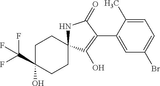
C1CC2(CCC1(C(F)(F)F)O)NC(=O)C(C1=CC(Br)=CC=C1C)=C2O
